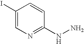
C1(I)=CN=C(NN)C=C1
